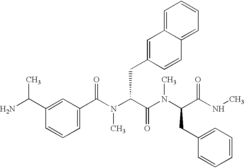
NC(C1=CC(C(N(C(C(N(C(C(NC)=O)CC2=CC=CC=C2)C)=O)CC2=CC3=CC=CC=C3C=C2)C)=O)=CC=C1)C
